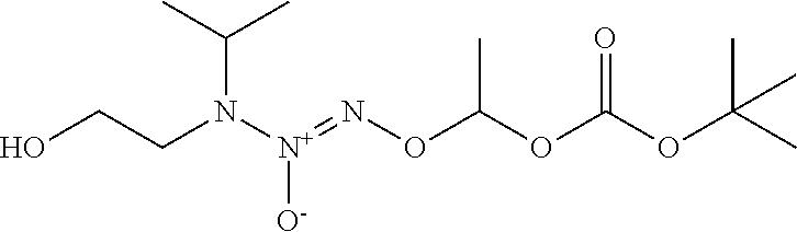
O(C(OC(OC(C)(C)C)=O)C)N=[N+](N(CCO)C(C)C)[O-]
